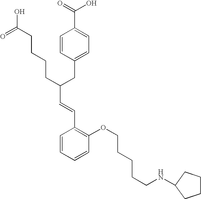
C(C(CC1=CC=C(C(=O)O)C=C1)CCCCC(O)=O)=CC1=C(OCCCCCNC2CCCC2)C=CC=C1
